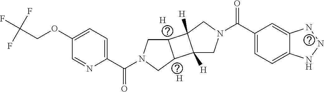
C1(OCC(F)(F)F)=CC=C(C(N2CC3C(C2)C2([H])C3([H])CN(C(C3=CC=C4C(=C3)NNN4)=O)C2)=O)N=C1.[H].[H]
